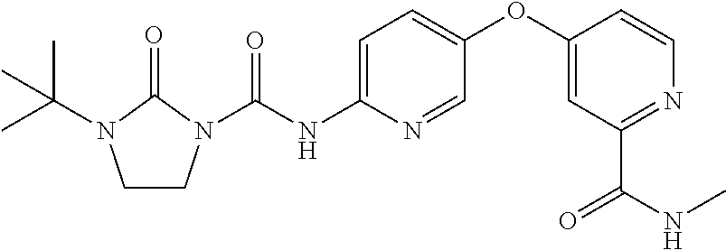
C1CN(C(NC2=CC=C(OC3=CC(C(NC)=O)=NC=C3)C=N2)=O)C(=O)N1C(C)(C)C
